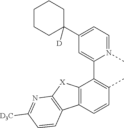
C12=C(C=CC(C)=C1C1=CC(C3([D])CCCCC3)=CC=N1C)C1=C([X]2)N=C([D3C])C=C1
